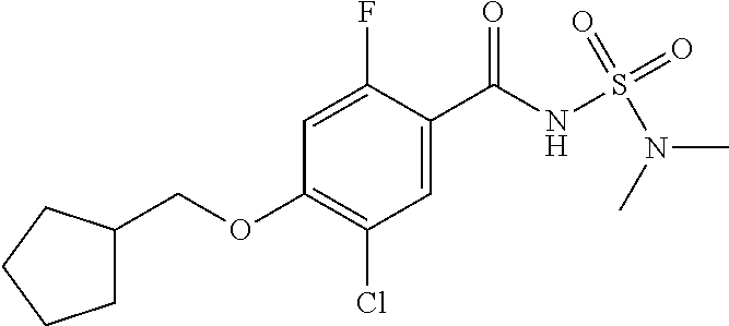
C1=C(F)C(C(NS(N(C)C)(=O)=O)=O)=CC(Cl)=C1OCC1CCCC1
